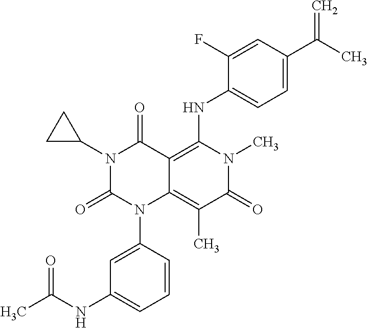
C1=CC(N2C3=C(C)C(=O)N(C)C(NC4=CC=C(C(C)=C)C=C4F)=C3C(=O)N(C3CC3)C2=O)=CC(NC(C)=O)=C1
